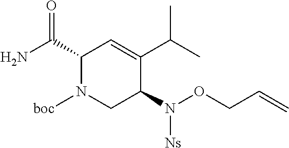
C1(C(N)=O)N([boc])CC(N([Ns])OCC=C)C(C(C)C)=C1
